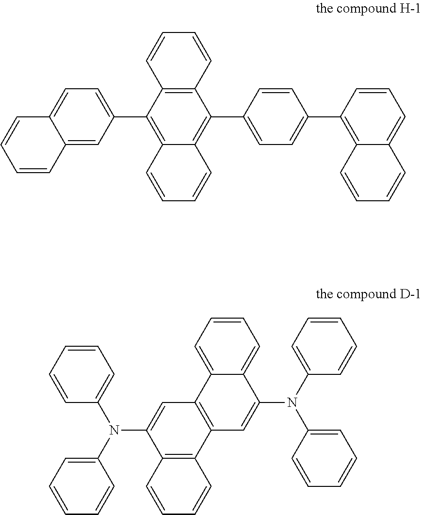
C1=C2C(=CC(C3=C4C(=C(C5=CC=C(C6=C7C(=CC=C6)C=CC=C7)C=C5)C5=C3C=CC=C5)C=CC=C4)=C1)C=CC=C2.C1=CC=CC(N(C2=CC=CC=C2)C2=CC3=C(C4=C2C=CC=C4)C=C(N(C2=CC=CC=C2)C2=CC=CC=C2)C2=CC=CC=C32)=C1
